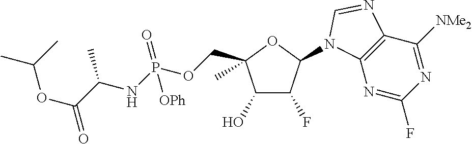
C1(O)C(F)C(N2C3=C(C([NMe2])=NC(F)=N3)N=C2)OC1(COP(NC(C)C(OC(C)C)=O)(=O)[OPh])C
